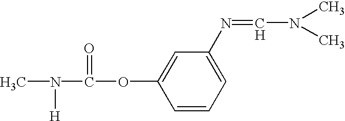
C1=CC=C(N=CN(C)C)C=C1OC(=O)N([H])C
